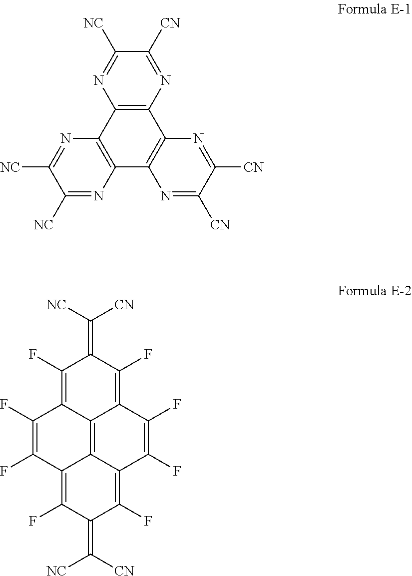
C12=C(N=C([CN])C([NC])=N1)C1=C(C3=C2N=C([NC])C([NC])=N3)N=C([CN])C([CN])=N1.C1(F)=C2C3=C4C(=C(F)C(=C([CN])[NC])C(F)=C4C(F)=C(F)C3=C(F)C1=C([NC])[CN])C(F)=C2F
